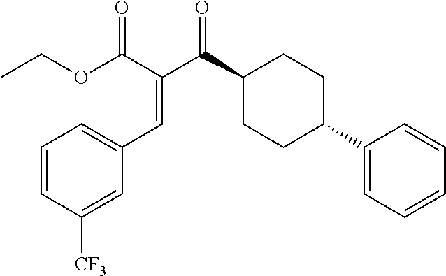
C1(C2CCC(C(C(C(OCC)=O)=CC3=CC=CC([CF3])=C3)=O)CC2)=CC=CC=C1
